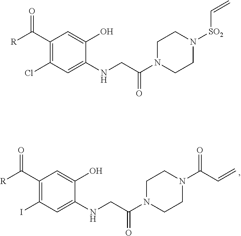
C1(C([R])=O)=C(I)C=C(NCC(N2CCN(C(=O)C=C)CC2)=O)C(O)=C1.C1(C([R])=O)=C(Cl)C=C(NCC(N2CCN([SO2]C=C)CC2)=O)C(O)=C1
